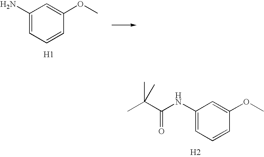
C1(N)=CC=CC(OC)=C1.[H1].C1(NC(=O)C(C)(C)C)=CC=CC(OC)=C1.[H2]
